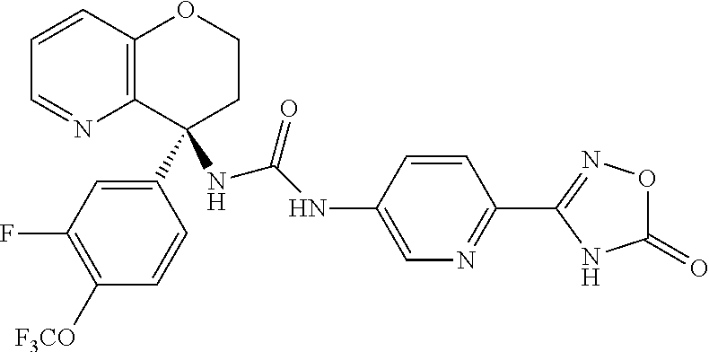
C1(F)=C([F3CO])C=CC(C2(NC(=O)NC3=CN=C(C4=NOC(=O)N4)C=C3)CCOC3=C2N=CC=C3)=C1
